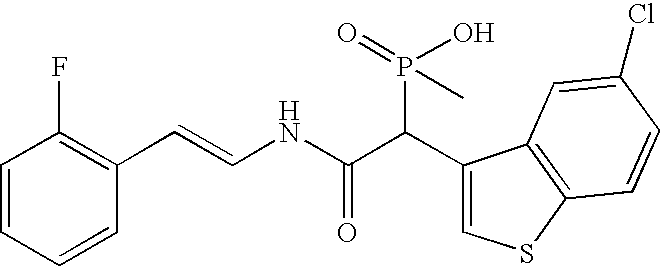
C1=CC=CC(C=CNC(C(C2=CSC3=C2C=C(Cl)C=C3)P(O)(C)=O)=O)=C1F
